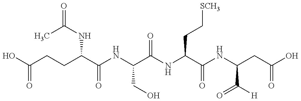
OC(CCC(C(NC(C(NC(C(NC(CC(O)=O)C([H])=O)=O)CC[SCH3])=O)CO)=O)NC(=O)C)=O
